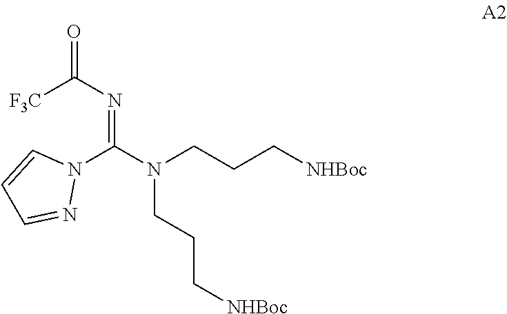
[F3C]C(N=C(N(CCC[NHBoc])CCC[NHBoc])N1C=CC=N1)=O
